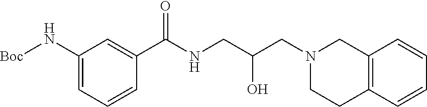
N1(CC(CNC(C2=CC(N[Boc])=CC=C2)=O)O)CCC2=C(C1)C=CC=C2
